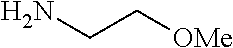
NCC[OMe]
